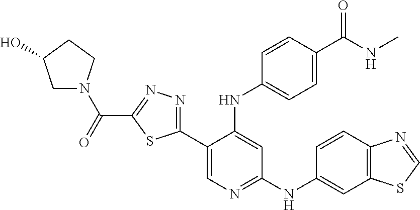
C1(C2=NN=C(C(=O)N3CC(O)CC3)S2)=CN=C(NC2=CC3=C(C=C2)N=CS3)C=C1NC1=CC=C(C(NC)=O)C=C1
